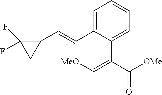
C1=C(C=CC2C(F)(F)C2)C(C(C([OMe])=O)=C[MeO])=CC=C1
